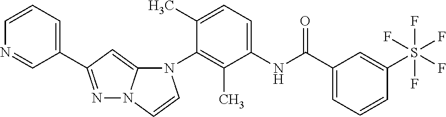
N1=CC(C2=NN3C(=C2)N(C2=C(C)C(NC(C4=CC=CC(S(F)(F)(F)(F)F)=C4)=O)=CC=C2C)C=C3)=CC=C1
